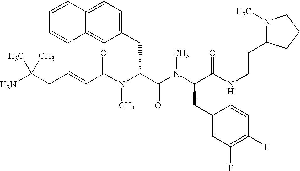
C(C(N(C(C(N(C(C(NCCC1N(C)CCC1)=O)CC1=CC(F)=C(F)C=C1)C)=O)CC1=CC=C2C(=C1)C=CC=C2)C)=O)=CCC(C)(N)C
